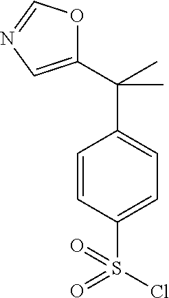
C1=CC(S(=O)(Cl)=O)=CC=C1C(C)(C1=CN=CO1)C
